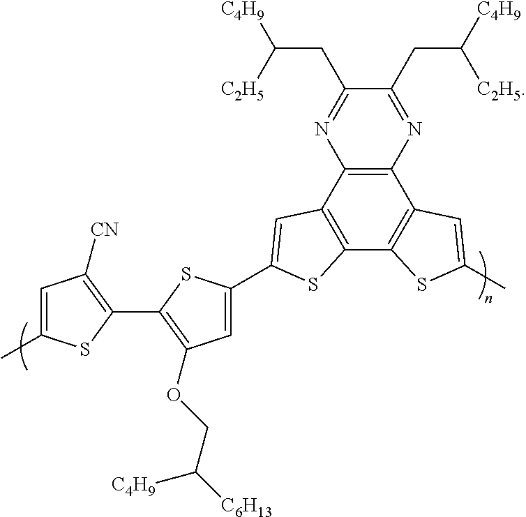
C1=C(C)SC(C2=C(OCC([C6H13])[C4H9])C=C(C3=CC4=C(C5=C(C6=C4N=C(CC([C4H9])[C2H5])C(CC([C4H9])[C2H5])=N6)C=C(C)S5)S3)S2)=C1[CN]
